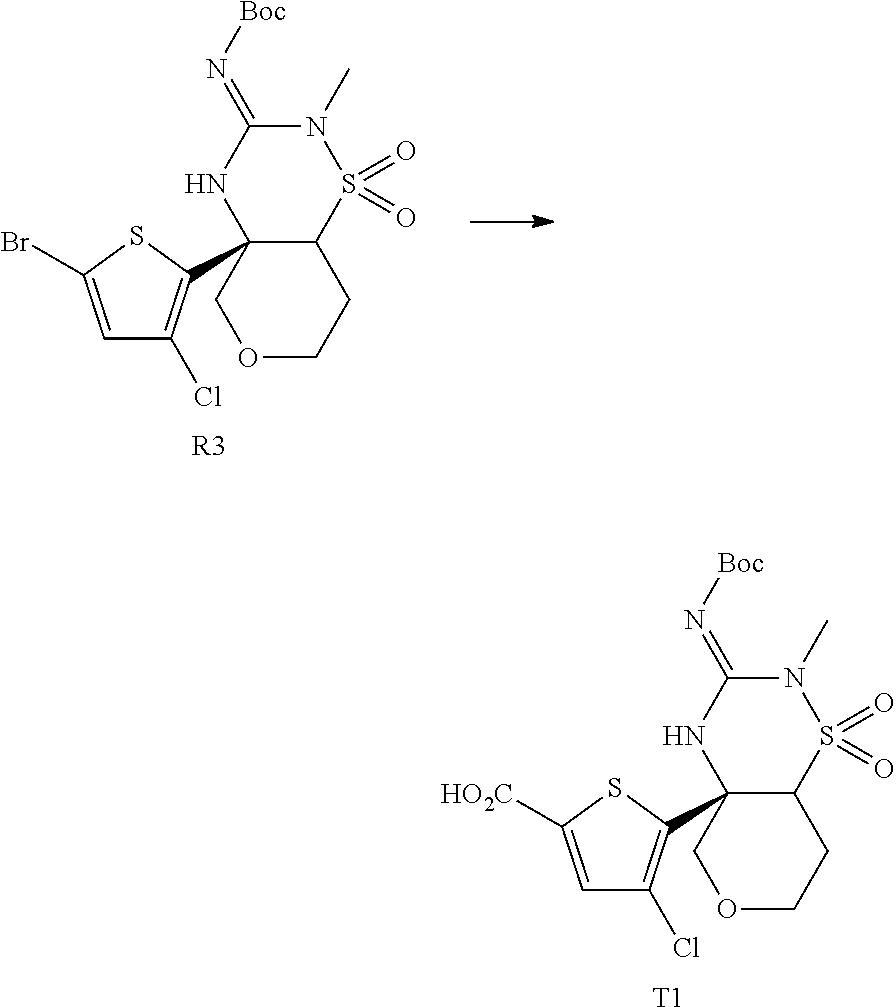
C1(=N[Boc])NC2(C3=C(Cl)C=C([HO2C])S3)C(S(=O)(=O)N1C)CCOC2.[T1].C1(=N[Boc])NC2(C3=C(Cl)C=C(Br)S3)C(S(=O)(=O)N1C)CCOC2.[R3]
